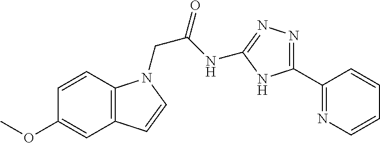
COC1=CC2=C(C=C1)N(CC(=O)NC1=NN=C(C3=NC=CC=C3)N1)C=C2
